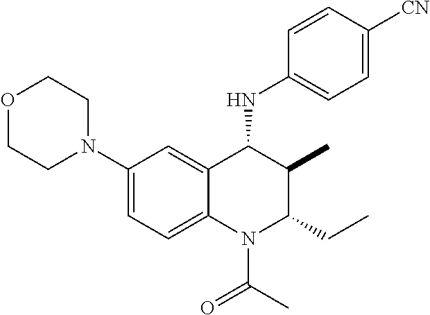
C1(N2CCOCC2)=CC=C2C(=C1)C(NC1=CC=C([CN])C=C1)C(C)C(CC)N2C(C)=O
